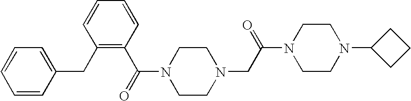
C(N1CCN(CC(N2CCN(C3CCC3)CC2)=O)CC1)(=O)C1=C(CC2=CC=CC=C2)C=CC=C1
